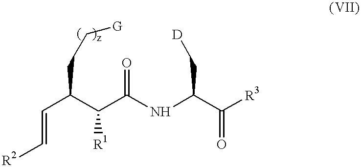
[R2]C=CC(C(C(NC(C([R3])=O)C[D])=O)[R1])CC[G]
